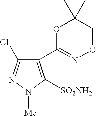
C1(C2=NOCC(C)(C)O2)=C([SO2NH2])N([Me])N=C1Cl
